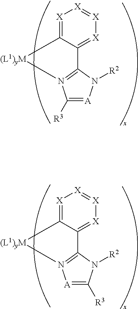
[X]1=C2C(=[X][X]=[X]1)C1=N(C([R3])=[A]N1[R2])[(L1)yM]2.[X]1=C2C(=[X][X]=[X]1)C1=N([A]=C([R3])N1[R2])[(L1)yM]2
